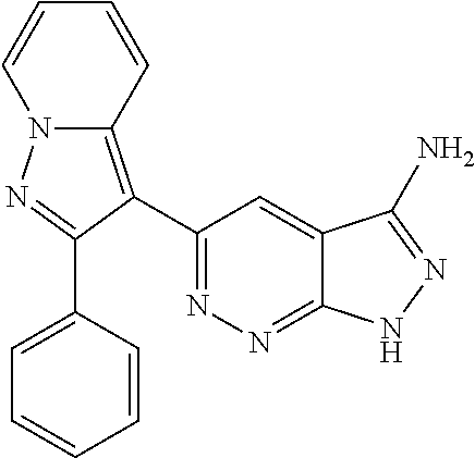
C12=C(C3=NN=C4C(=C3)C(N)=NN4)C(C3=CC=CC=C3)=NN1C=CC=C2
